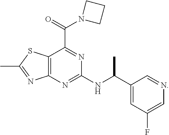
CC1=NC2=C(S1)C(C(=O)N1CCC1)=NC(NC(C1=CC(F)=CN=C1)C)=N2
